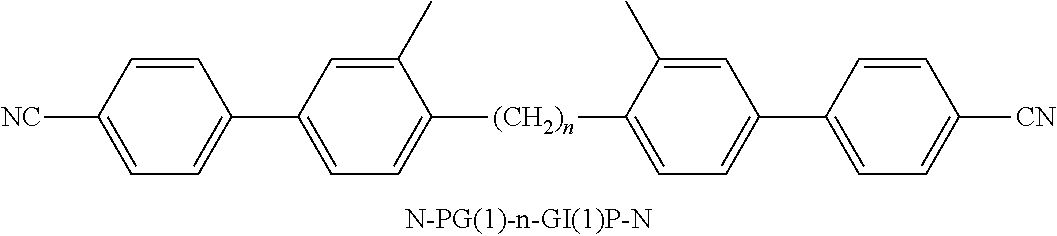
C1=CC([NC])=CC=C1C1=CC=C([(CH2)n]C2=CC=C(C3=CC=C([CN])C=C3)C=C2C)C(C)=C1
